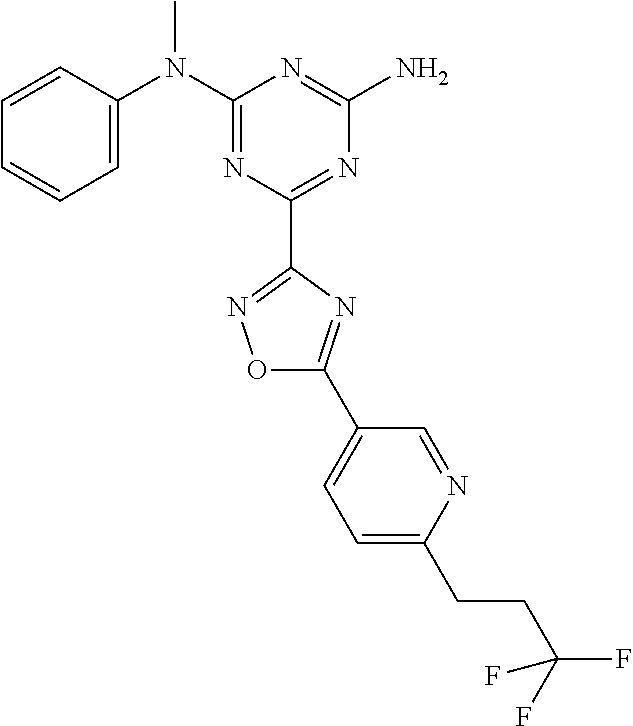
C1=CC(N(C2=NC(C3=NOC(C4=CC=C(CCC(F)(F)F)N=C4)=N3)=NC(N)=N2)C)=CC=C1
